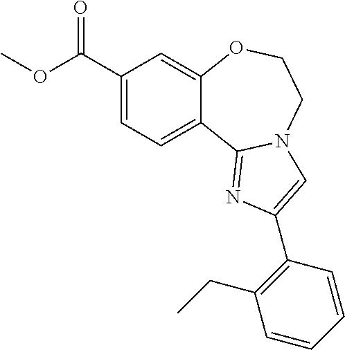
C1(C(OC)=O)=CC=C2C(=C1)OCCN1C2=NC(C2=C(CC)C=CC=C2)=C1
